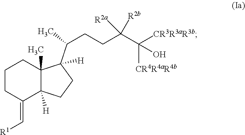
C1CC(=C[R1])C2([H])C(C)(C1)C(C(CCC(C([CR3R3aR3b])([CR4R4aR4b])O)([R2a])[R2b])C)([H])CC2
